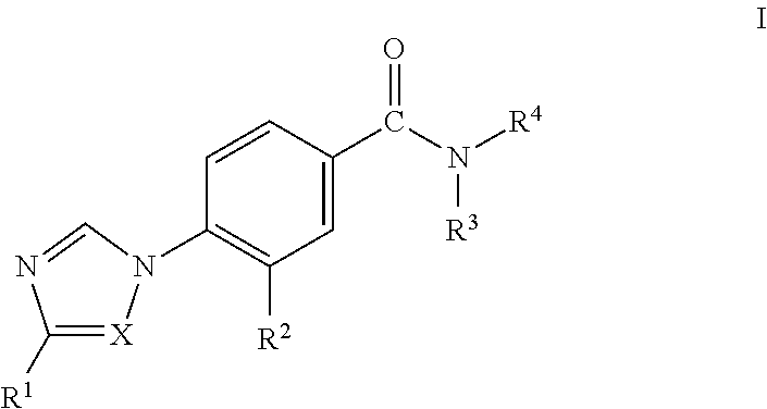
C1([R1])=[X]N(C2=C([R2])C=C(C(N([R3])[R4])=O)C=C2)C=N1
